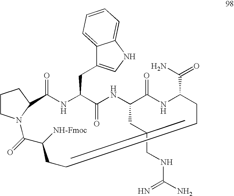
N1C(CC2=CNC3=CC=CC=C23)C(=O)NC(CCCNC(N)=N)C(=O)NC(C(N)=O)CCCCC([NH-Fmoc])C(=O)N2CCCC2C1=O
